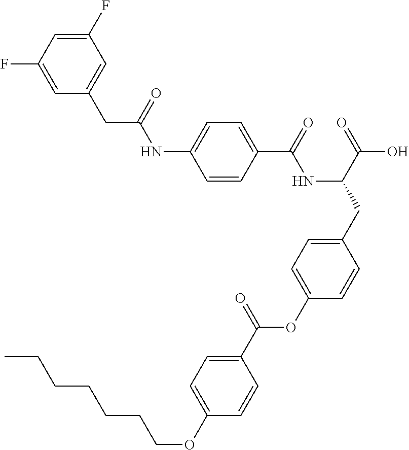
C1=CC(C(=O)NC(CC2=CC=C(OC(C3=CC=C(OCCCCCCC)C=C3)=O)C=C2)C(=O)O)=CC=C1NC(CC1=CC(F)=CC(F)=C1)=O
